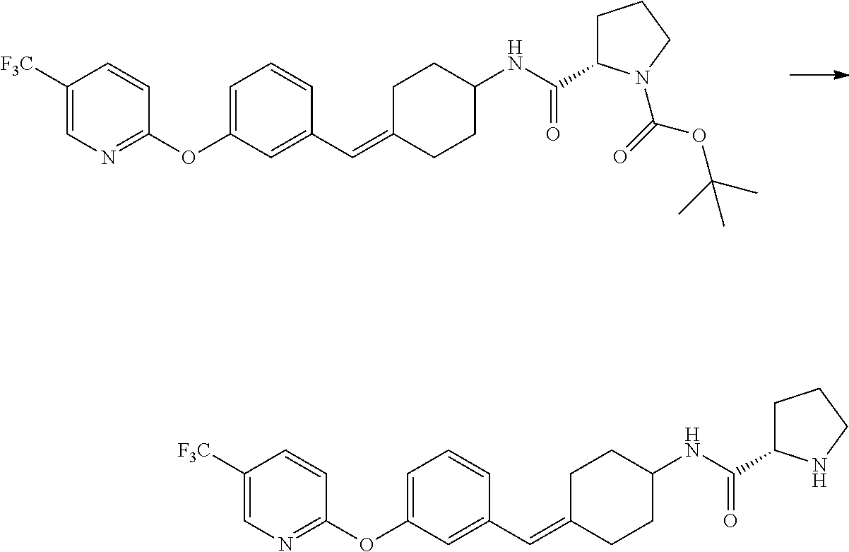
C1=CC(OC2=CC=CC(C=C3CCC(NC(=O)C4CCCN4C(OC(C)(C)C)=O)CC3)=C2)=NC=C1[F3C].C1=CC(OC2=CC=CC(C=C3CCC(NC(=O)C4CCCN4)CC3)=C2)=NC=C1[F3C]
